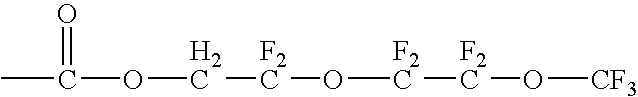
CC(OC[F2C]O[F2C][F2C]O[CF3])=O
